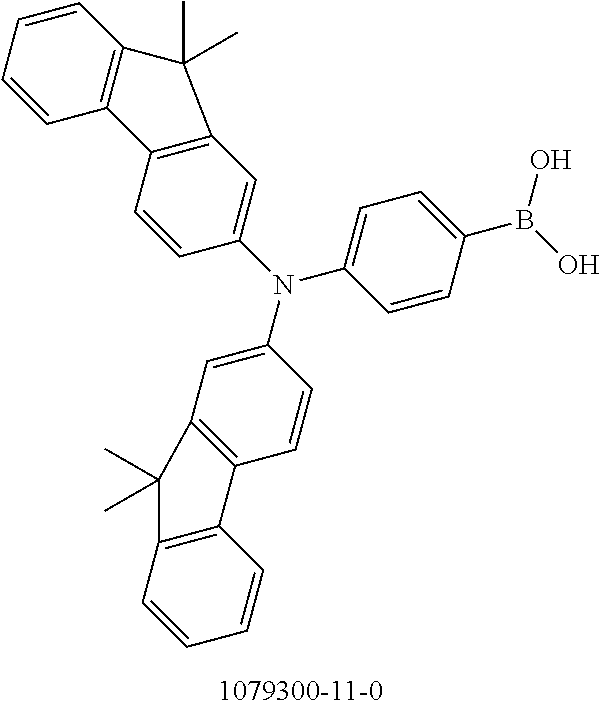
C1(N(C2=CC3=C(C=C2)C2=C(C=CC=C2)C3(C)C)C2=CC=C(B(O)O)C=C2)=CC2=C(C=C1)C1=C(C=CC=C1)C2(C)C
